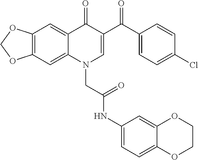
C12=C(C=C3C(=C1)C(=O)C(C(C1=CC=C(Cl)C=C1)=O)=CN3CC(NC1=CC=C3C(=C1)OCCO3)=O)OCO2
